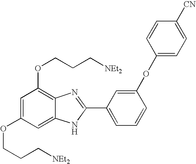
C1=C(OCCC[NEt2])C=C2C(=C1OCCC[NEt2])N=C(C1=CC=CC(OC3=CC=C([CN])C=C3)=C1)N2
